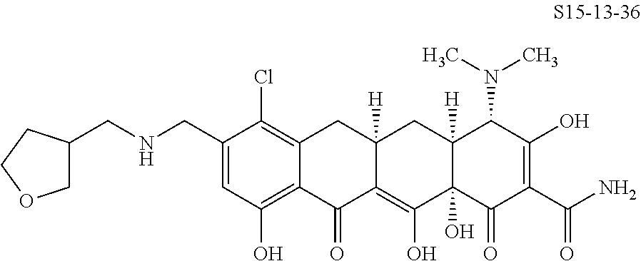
C1(CNCC2COCC2)=CC(O)=C2C(=C1Cl)CC1([H])C(=C(O)C3(O)C([H])(C1)C(N(C)C)C(O)=C(C(N)=O)C3=O)C2=O
